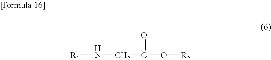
[R1]NCC(=O)O[R2]
